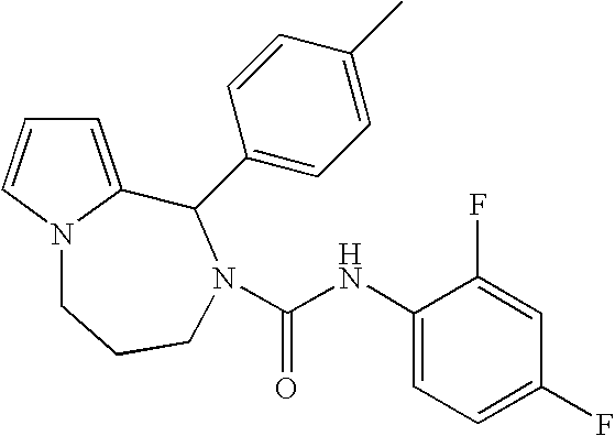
C1=C2N(C=C1)CCCN(C(NC1=CC=C(F)C=C1F)=O)C2C1=CC=C(C)C=C1
